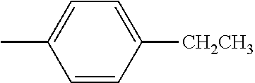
C1=CC([CH2CH3])=CC=C1C
